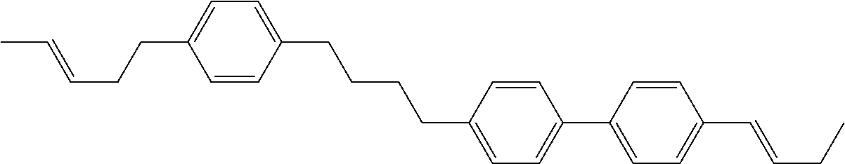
C1=CC(CCCCC2=CC=C(C3=CC=C(C=CCC)C=C3)C=C2)=CC=C1CCC=CC
